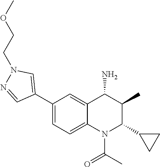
C1(C2=CN(CCOC)N=C2)=CC=C2C(=C1)C(N)C(C)C(C1CC1)N2C(C)=O
